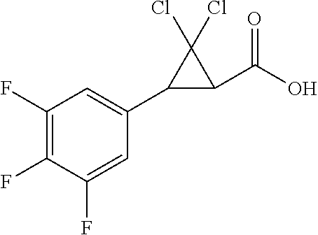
C1(C(O)=O)C(Cl)(Cl)C1C1=CC(F)=C(F)C(F)=C1
